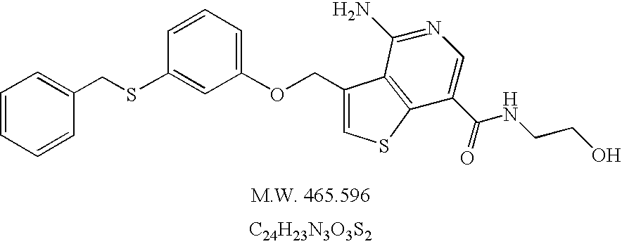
[C24H23N3O3S2].C1=CC=CC(CSC2=CC(OCC3=CSC4=C3C(N)=NC=C4C(=O)NCCO)=CC=C2)=C1
